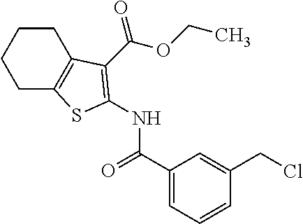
C1CC2=C(CC1)SC(NC(=O)C1=CC=CC(CCl)=C1)=C2C(OCC)=O
